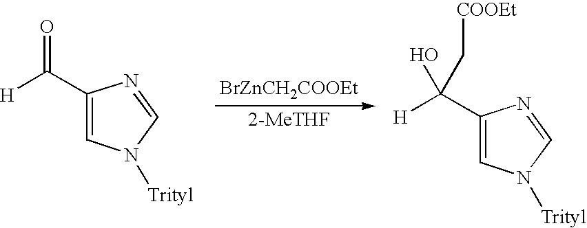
[H]C(=O)C1=CN([Trityl])C=N1.[BrZnCH2COOEt].[H]C(O)(C1=CN([Trityl])C=N1)C[COOEt]
